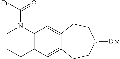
C1CCC2=C(C=C3C(=C2)CCN([Boc])CC3)N1C([iPr])=O
